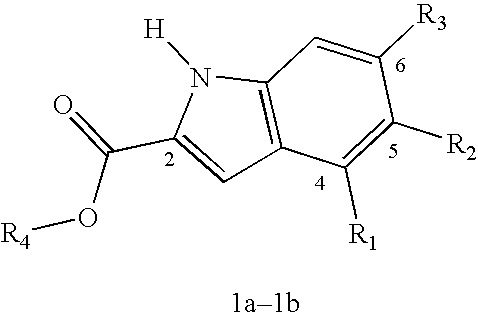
C1([R3])=CC2=C(C([R1])=C1[R2])C=C(C(=O)O[R4])N2[H]
